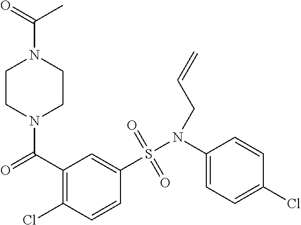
N1(C(C2=C(Cl)C=CC(S(N(C3=CC=C(Cl)C=C3)CC=C)(=O)=O)=C2)=O)CCN(C(C)=O)CC1
